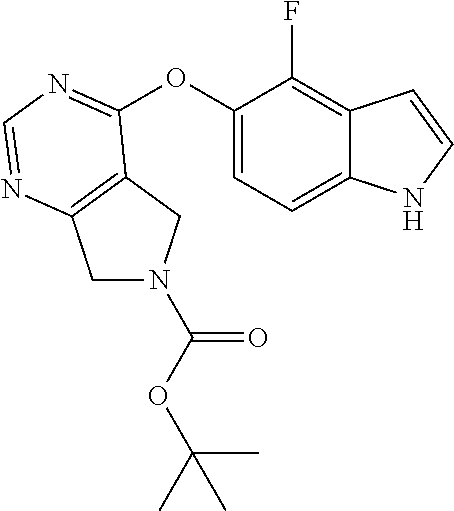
C1N(C(OC(C)(C)C)=O)CC2=C1N=CN=C2OC1=CC=C2C(=C1F)C=CN2
